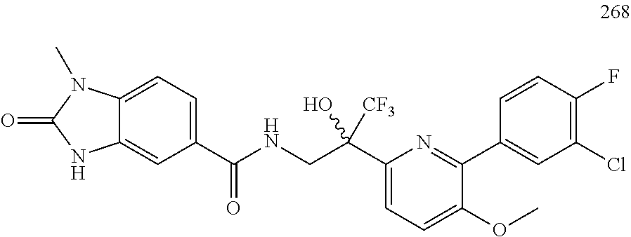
N(CC(C1=CC=C(OC)C(C2=CC(Cl)=C(F)C=C2)=N1)(O)[CF3])C(=O)C1=CC=C2C(=C1)NC(=O)N2C
